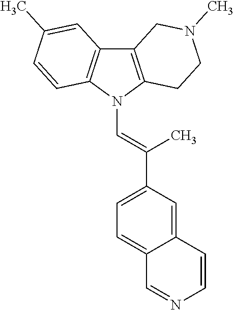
C12=C(N(C=C(C3=CC=C4C(=C3)C=CN=C4)C)C3=C1C=C(C)C=C3)CCN(C)C2
